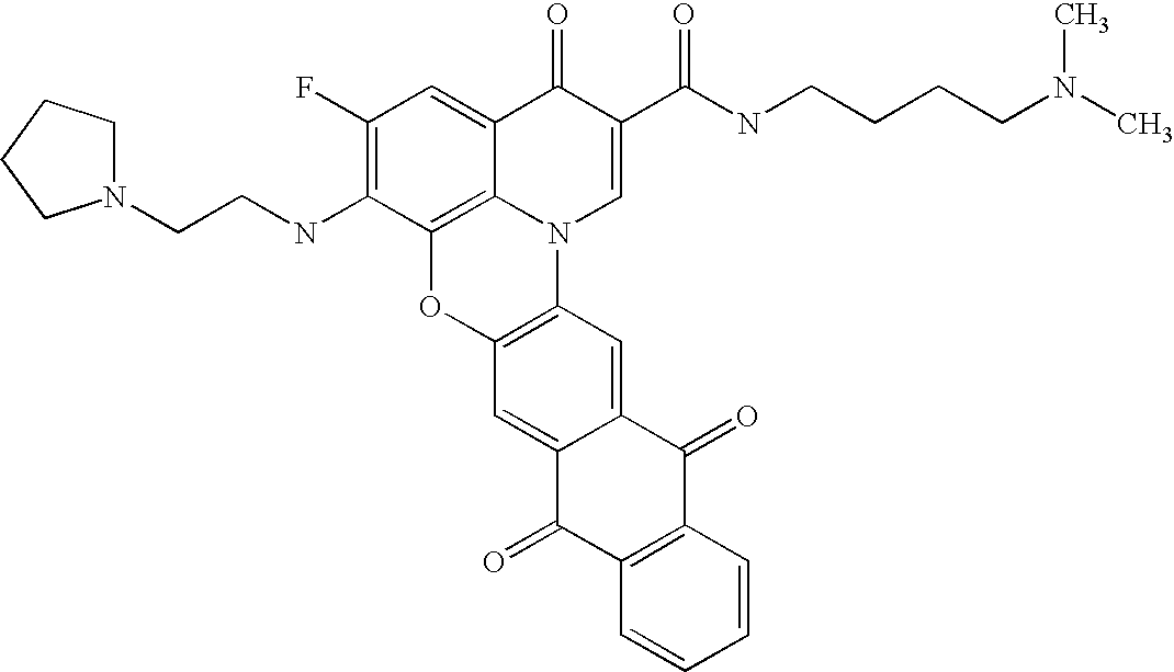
C1(F)=C(NCCN2CCCC2)C2=C3C(=C1)C(=O)C(C(=O)NCCCCN(C)C)=CN3C1=C(O2)C=C2C(=C1)C(=O)C1=C(C2=O)C=CC=C1
